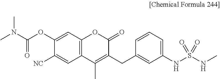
C1(OC(=O)N(C)C)=CC2=C(C=C1[NC])C(C)=C(CC1=CC(NS(NC)(=O)=O)=CC=C1)C(=O)O2
